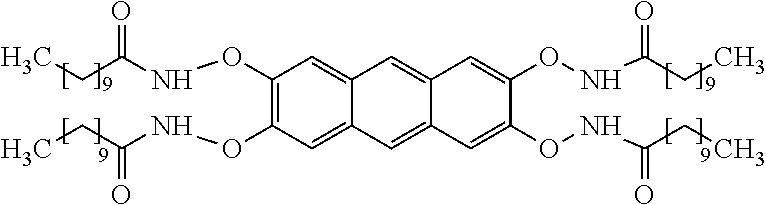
C1(ONC(CC)=O)=C(ONC(CC)=O)C=C2C(=C1)C=C1C(=C2)C=C(ONC(CC)=O)C(ONC(CC)=O)=C1
